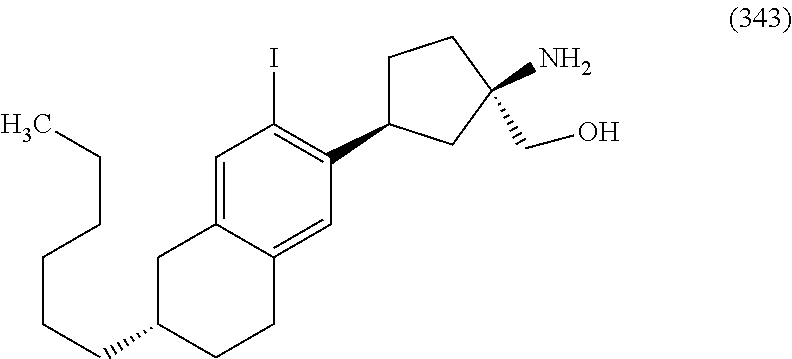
C(CCCC1CCC2=CC(C3CCC(N)(CO)C3)=C(I)C=C2C1)CC
